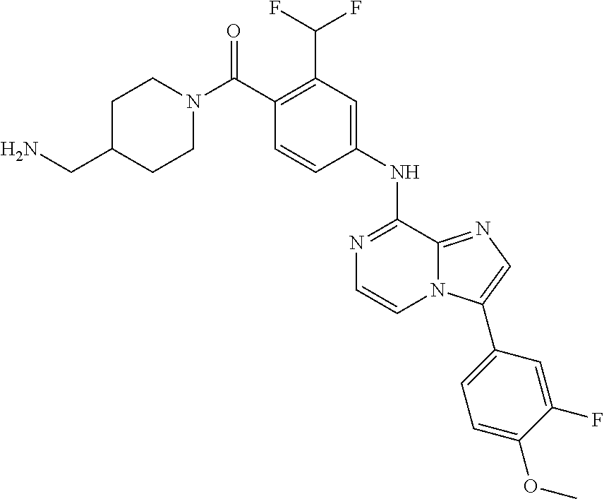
C1(C(F)F)=C(C(N2CCC(CN)CC2)=O)C=CC(NC2=NC=CN3C2=NC=C3C2=CC=C(OC)C(F)=C2)=C1
